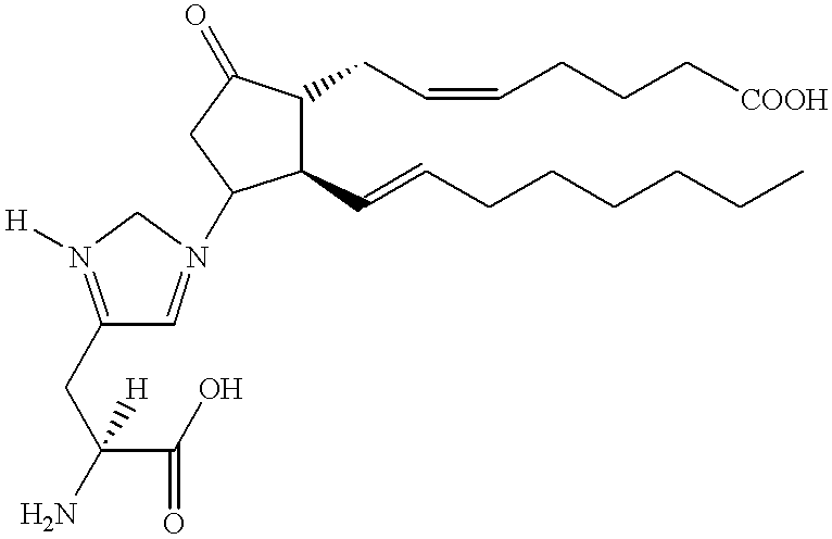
C1(CC=CCCC[COOH])C(C=CCCCCCC)C(N2=CC(CC(N)(C(O)=O)[H])=N([H])C2)CC1=O
